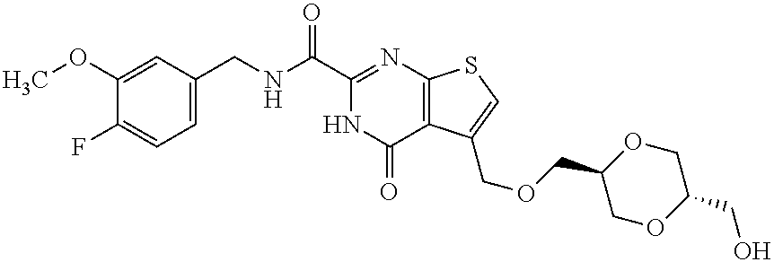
C1(OC)=CC(CNC(C2=NC3=C(C(COCC4COC(CO)CO4)=CS3)C(=O)N2)=O)=CC=C1F
